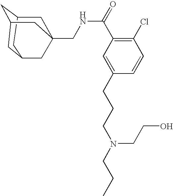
C1C2CC3CC(CC1(CNC(C1=C(Cl)C=CC(CCCN(CCC)CCO)=C1)=O)C3)C2
